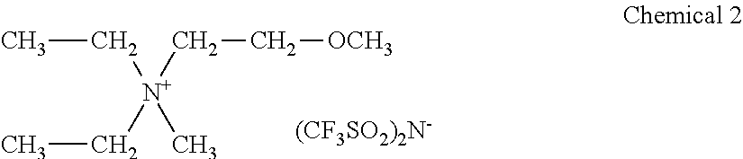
[(CF3SO2)2N-].C([N+](CC[OCH3])(CC)C)C
